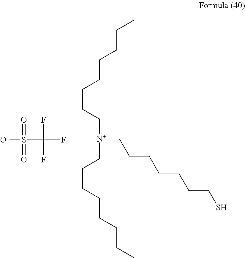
[O-]S(C(F)(F)F)(=O)=O.C([N+](C)(CCCCCCCS)CCCCCCCC)CCCCCCC
